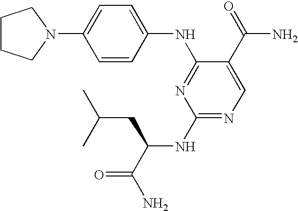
C1=C(N2CCCC2)C=CC(NC2=NC(NC(C(N)=O)CC(C)C)=NC=C2C(=O)N)=C1
